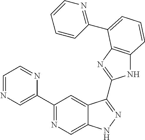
C1(C2=NC=C3C(=C2)C(C2=NC4=C(N2)C=CC=C4C2=NC=CC=C2)=NN3)=CN=CC=N1
